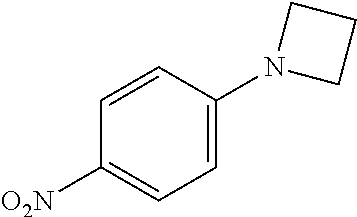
C1([O2N])=CC=C(N2CCC2)C=C1
